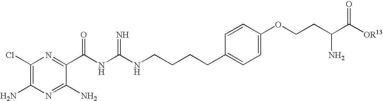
C1(Cl)=C(N)N=C(N)C(C(NC(NCCCCC2=CC=C(OCCC(C([OR13])=O)N)C=C2)=N)=O)=N1
